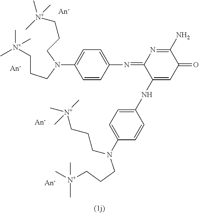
C1=CC(N=C2C(NC3=CC=C(N(CCC[N+](C)(C)C)CCC[N+](C)(C)C)C=C3)=CC(=O)C(N)=N2)=CC=C1N(CCC[N+](C)(C)C)CCC[N+](C)(C)C
